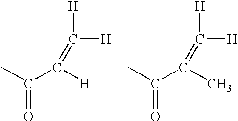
CC(C([H])=C([H])[H])=O.CC(C(C)=C([H])[H])=O
